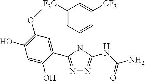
N1=C(C2=CC(OC)=C(O)C=C2O)N(C2=CC([CF3])=CC([F3C])=C2)C(NC(=O)N)=N1
